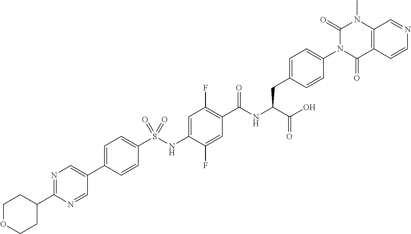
C1=C(C2=CN=C(C3CCOCC3)N=C2)C=CC(S(NC2=CC(F)=C(C(NC(C(O)=O)CC3=CC=C(N4C(=O)C5=C(N(C)C4=O)C=NC=C5)C=C3)=O)C=C2F)(=O)=O)=C1
